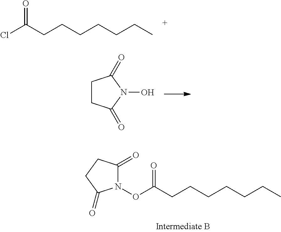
ClC(CCCCCCC)=O.C1CC(=O)N(O)C1=O.N1(OC(CCCCCCC)=O)C(=O)CCC1=O
